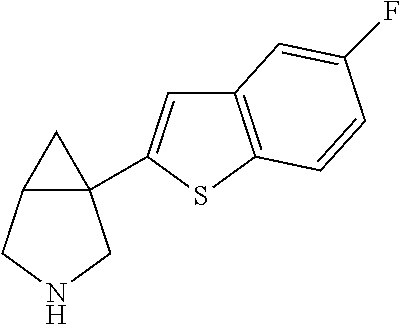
C12(C3=CC4=C(S3)C=CC(F)=C4)C(CNC1)C2
